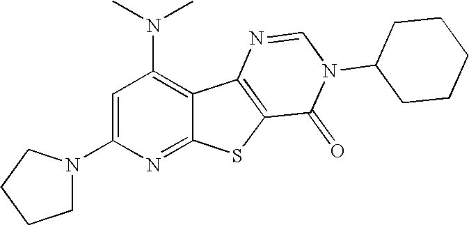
C1=C(N2CCCC2)N=C2C(=C1N(C)C)C1=C(S2)C(=O)N(C2CCCCC2)C=N1
